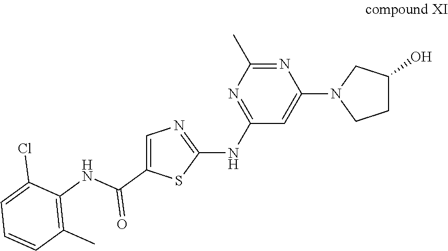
C1(NC2=NC(C)=NC(N3CCC(O)C3)=C2)=NC=C(C(=O)NC2=C(C)C=CC=C2Cl)S1
